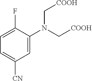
C1=C(N(C[COOH])C[COOH])C(F)=CC=C1[CN]
